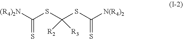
[(R4)2N]C(SC(SC([N(R4)2])=S)([R2])[R3])=S
